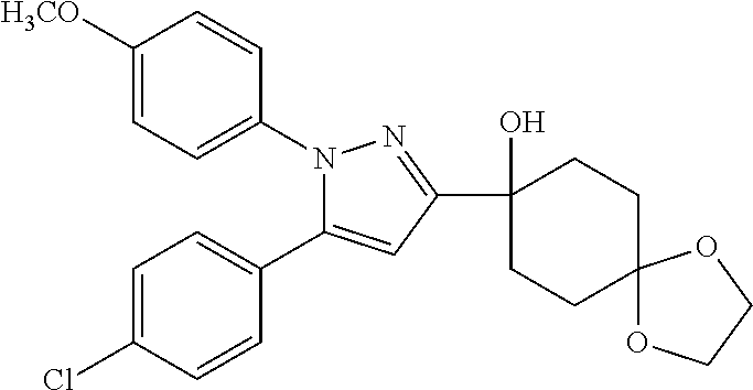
C1([H3CO])=CC=C(N2C(C3=CC=C(Cl)C=C3)=CC(C3(O)CCC4(CC3)OCCO4)=N2)C=C1
